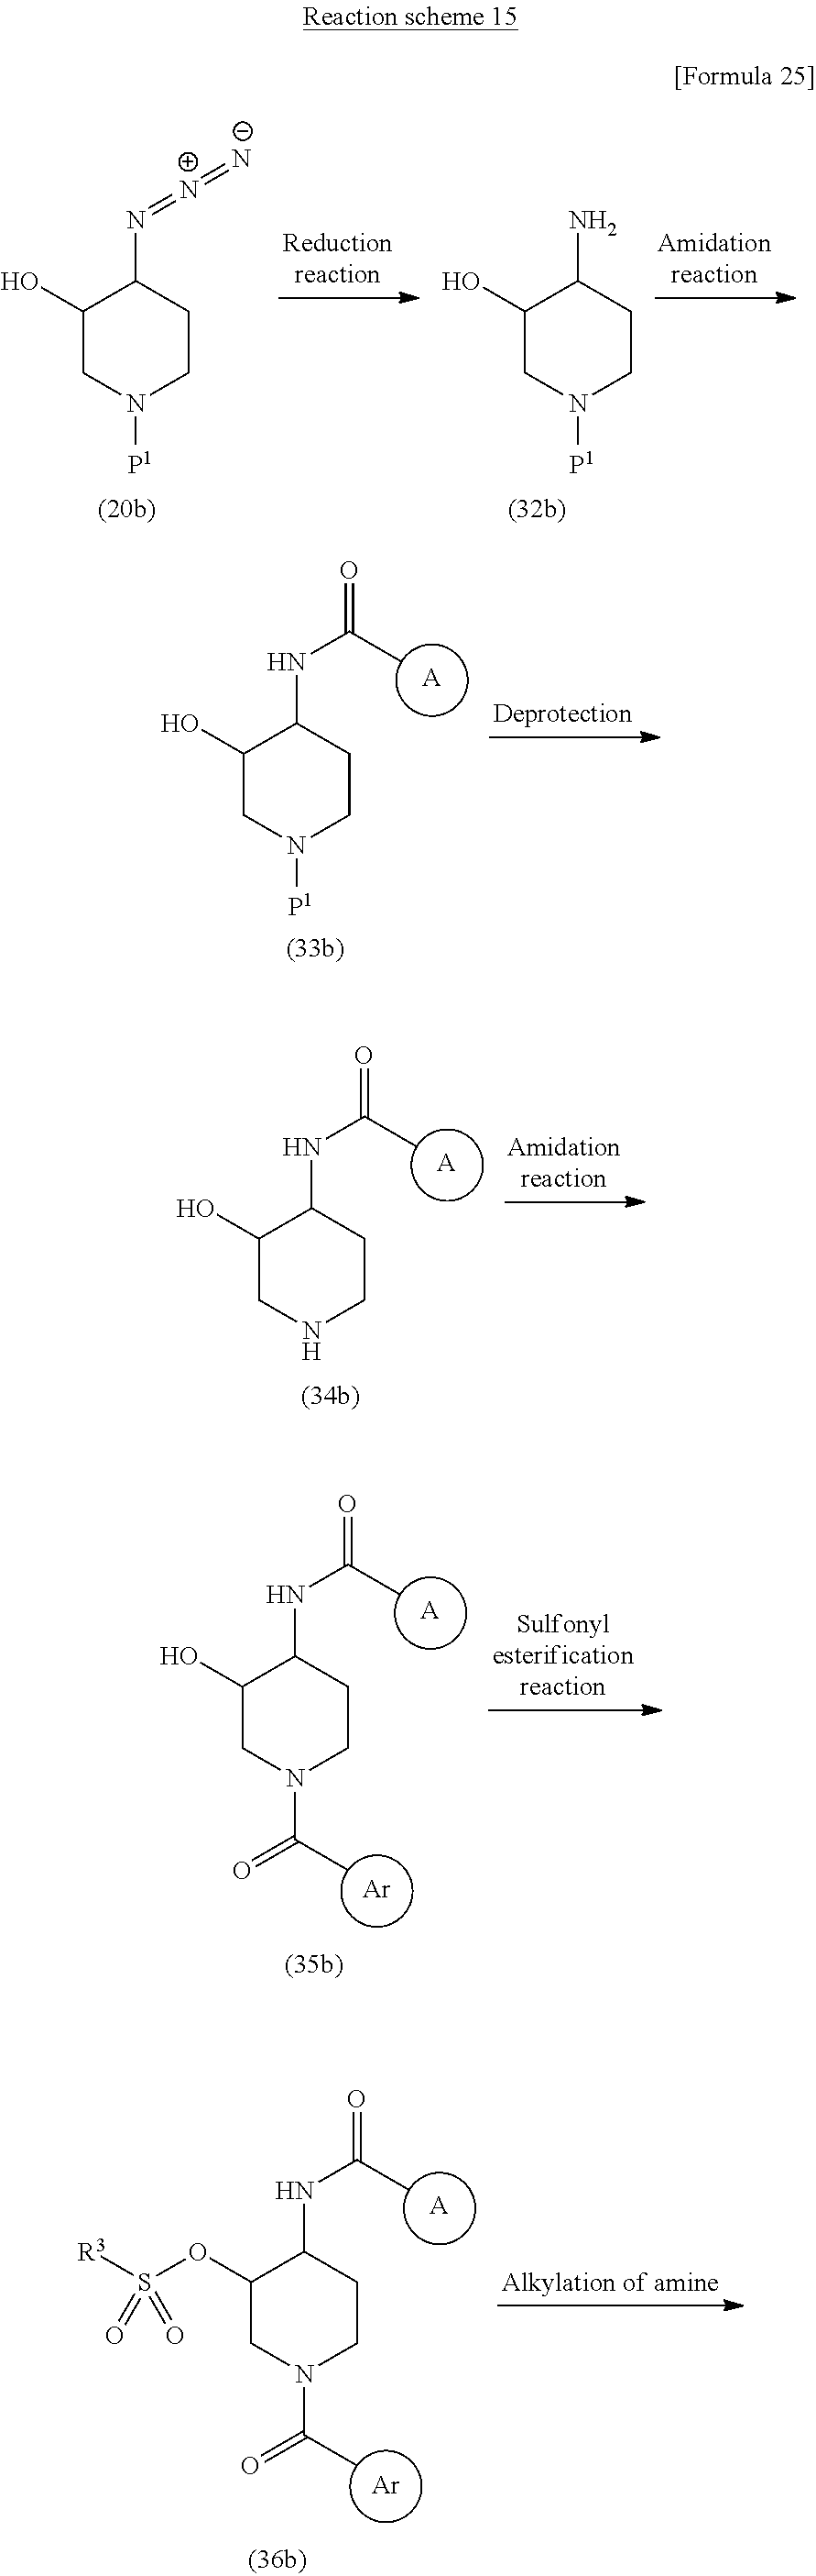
C1(O)CN([P1])CCC1NC(=O)C.[A].C1(O)CNCCC1NC(=O)C.[A].C1(O)CN(C(C)=O)CCC1NC(=O)C.[A].[Ar].C1(OS([R3])(=O)=O)CN(C(C)=O)CCC1NC(=O)C.[A].[Ar].C1(O)CN([P1])CCC1N=[N+]=[N-].C1(O)CN([P1])CCC1N
